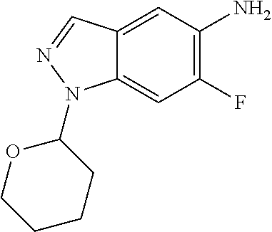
NC1=C(F)C=C2C(=C1)C=NN2C1OCCCC1
